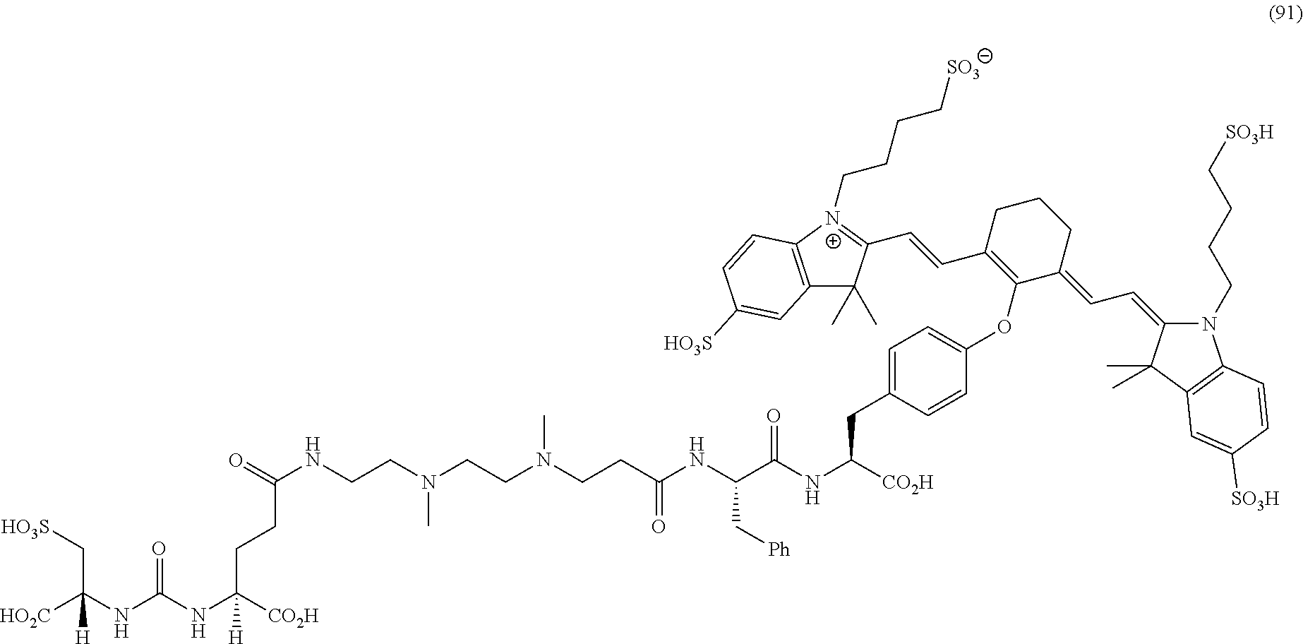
[HO3S]CC(NC(NC([CO2H])(CCC(NCCN(CCN(CCC(NC(C(NC([CO2H])CC1=CC=C(OC2=C(C=CC3=[N+](CCCC[SO3])C4=C(C=C([HO3S])C=C4)C3(C)C)CCCC2=CC=C2N(CCCC[SO3H])C3=C(C2(C)C)C=C([SO3H])C=C3)C=C1)=O)C[Ph])=O)C)C)=O)[H])=O)([HO2C])[H]
